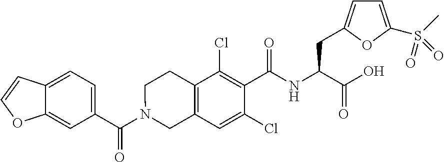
C(N1CC2=C(CC1)C(Cl)=C(C(NC(C(O)=O)CC1=CC=C(S(C)(=O)=O)O1)=O)C(Cl)=C2)(=O)C1=CC=C2C(=C1)OC=C2
